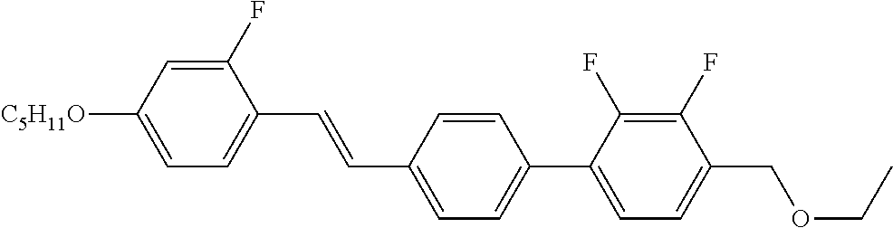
C1(F)=CC([C5H11O])=CC=C1C=CC1=CC=C(C2=CC=C(COCC)C(F)=C2F)C=C1
